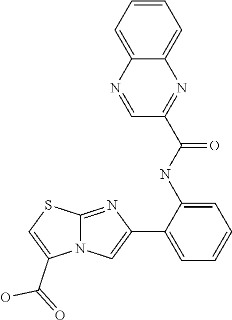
C12=NC(C3=CC=CC=C3NC(C3=NC4=CC=CC=C4N=C3)=O)=CN1C(C(=O)O)=CS2
